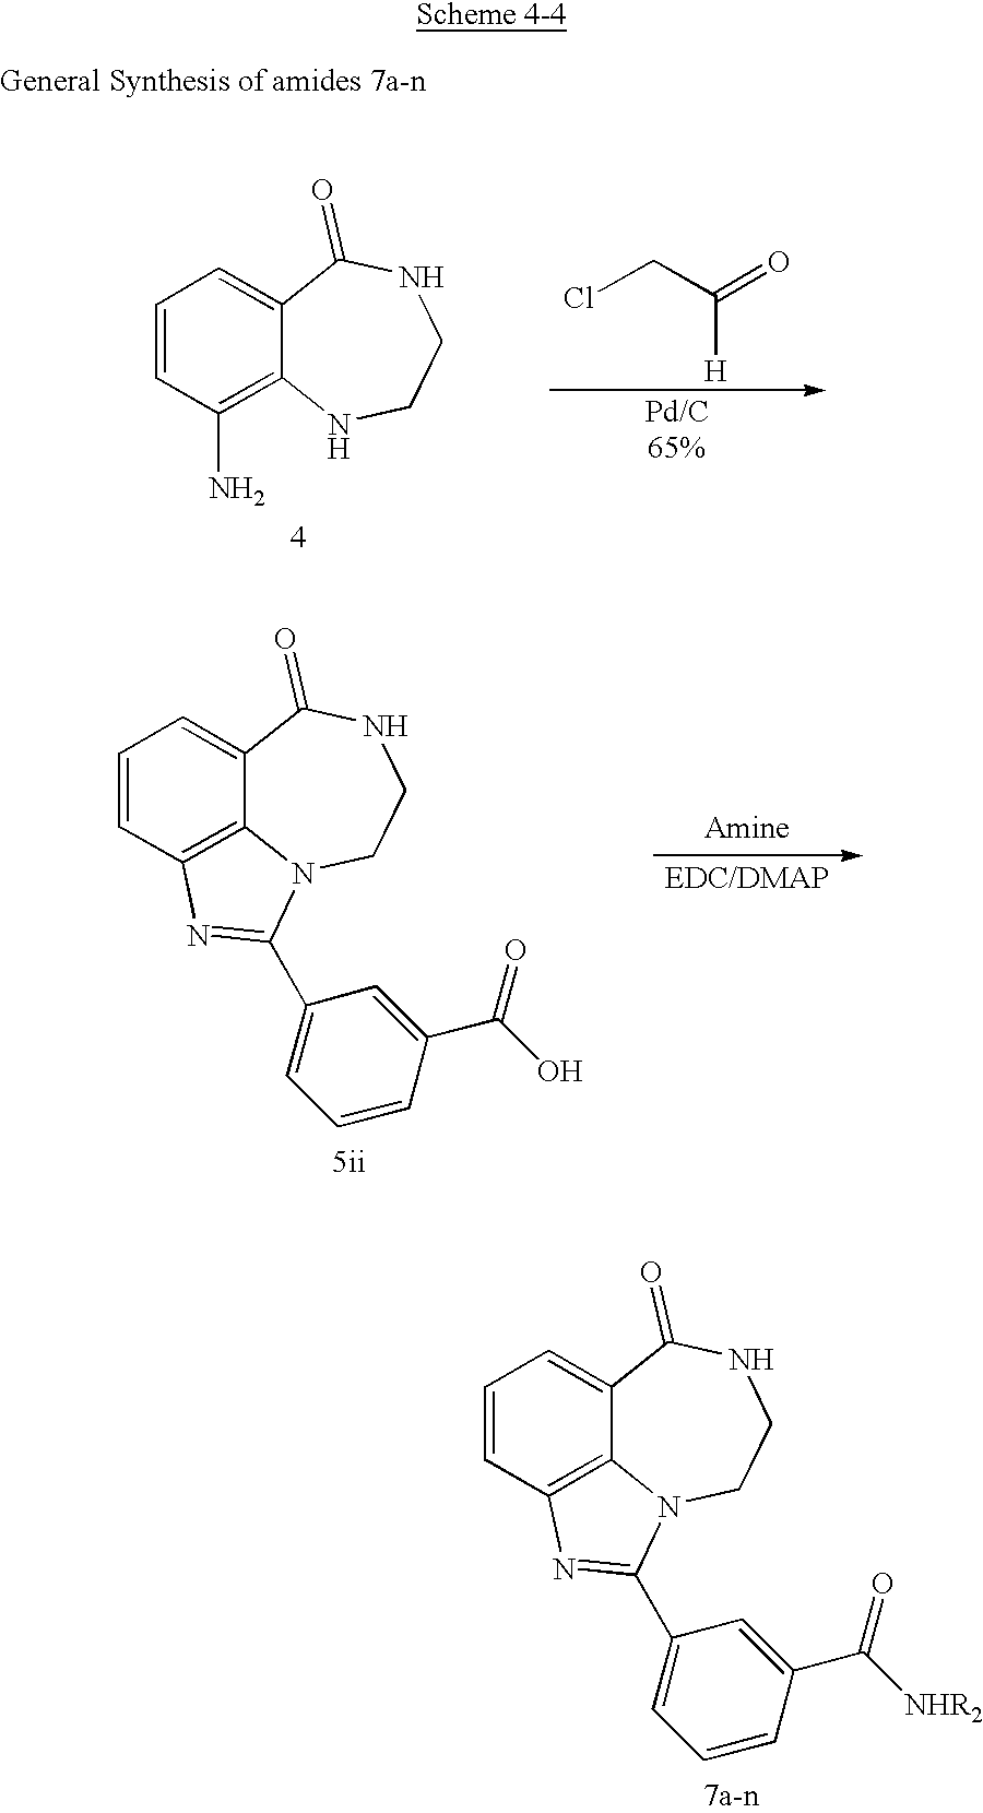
C1=CC2=C3C(=C1)C(=O)NCCN3C(C1=CC=CC(C(=O)[NHR2])=C1)=N2.C1=CC(N)=C2C(=C1)C(=O)NCCN2.ClCC(=O)[H].C1=CC2=C3C(=C1)C(=O)NCCN3C(C1=CC=CC(C(=O)O)=C1)=N2
